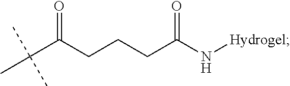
C(C(CCCC(N[Hydrogel])=O)=O)(C)(C)C
